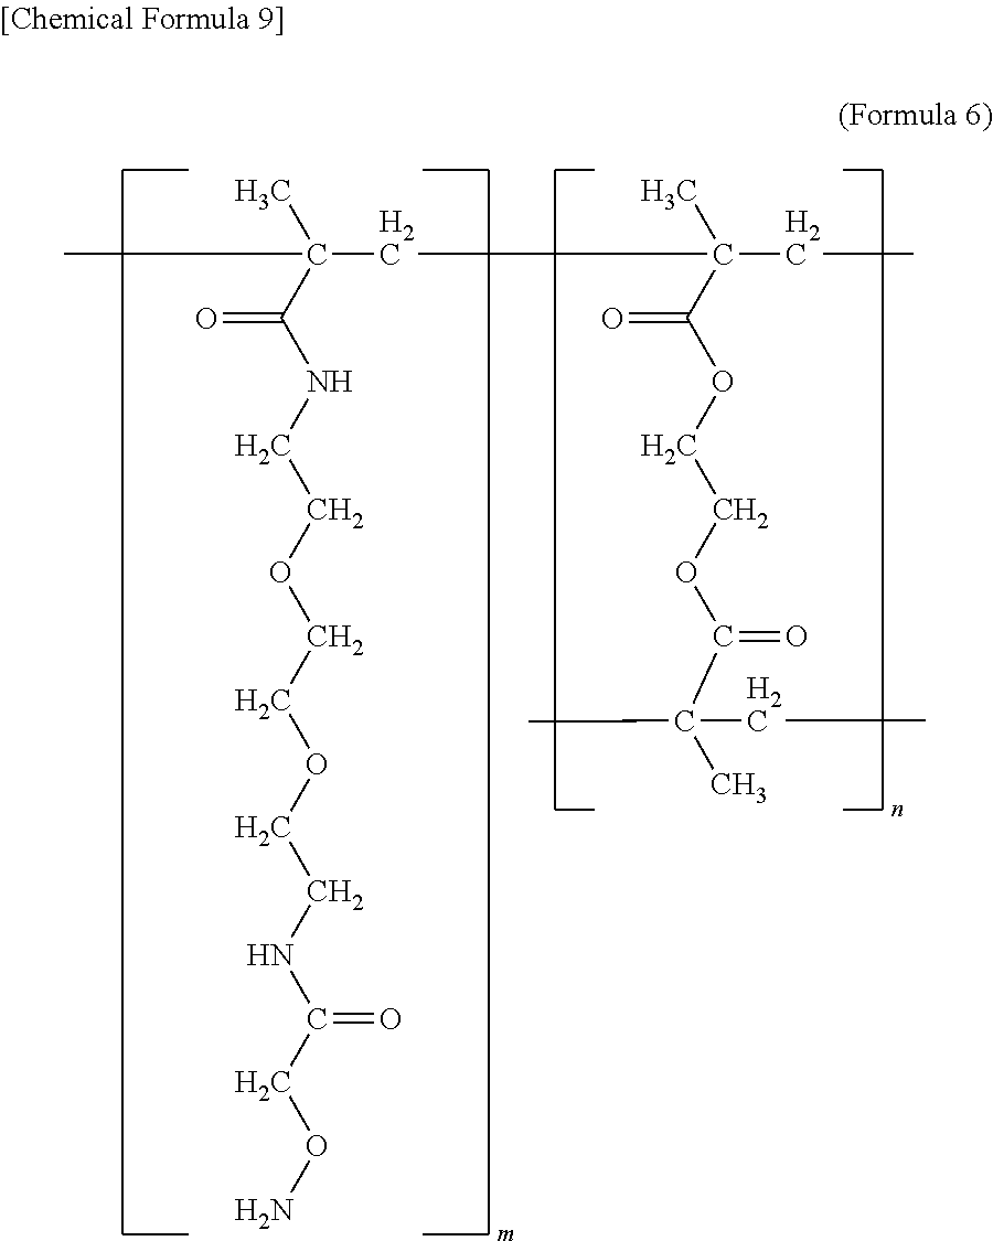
CC(CC(CC)(C)C(OCCOC(C(C)(CC)C)=O)=O)(C)C(NCCOCCOCCNC(CON)=O)=O
